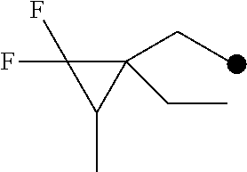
C1(CC)(CC)C(F)(F)C1C
